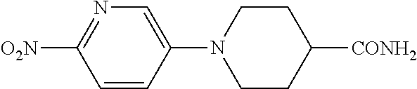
[O2N]C1=NC=C(N2CCC([CONH2])CC2)C=C1
